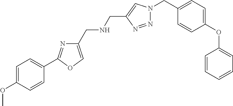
O(C)C1=CC=C(C2=NC(CNCC3=CN(CC4=CC=C(OC5=CC=CC=C5)C=C4)N=N3)=CO2)C=C1
